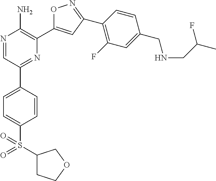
N1=CC(C2=CC=C(S(C3CCOC3)(=O)=O)C=C2)=NC(C2=CC(C3=C(F)C=C(CNCC(C)F)C=C3)=NO2)=C1N
